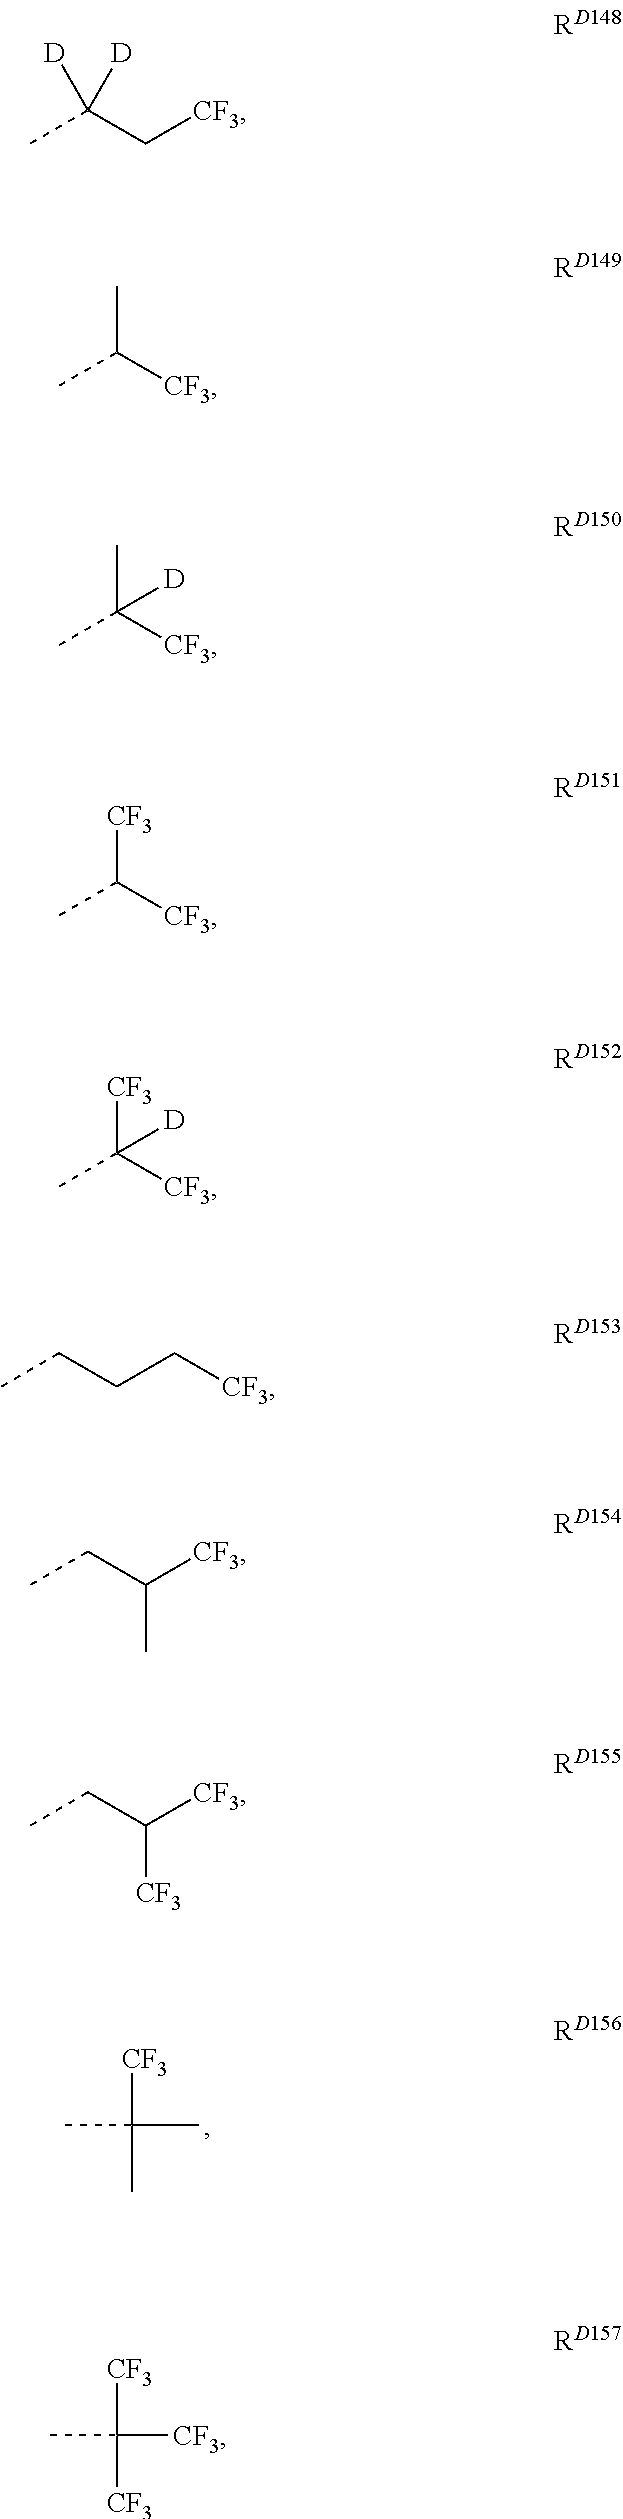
CC(C[CF3])([D])[D].CC(C)([CF3])C.CC([CF3])C.CC([CF3])(C)[D].CC([CF3])[CF3].CC([CF3])([CF3])[D].C(C[CF3])CC.C([CF3])(CC)C.C([CF3])(CC)[CF3].CC([CF3])([CF3])[CF3]
